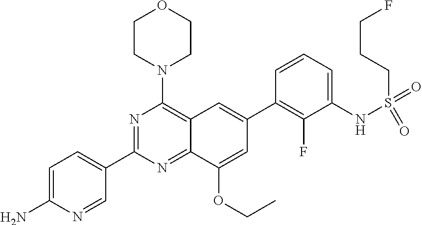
C1=C(N)N=CC(C2=NC(N3CCOCC3)=C3C(=N2)C(OCC)=CC(C2=C(F)C(NS(=O)(=O)CCCF)=CC=C2)=C3)=C1
